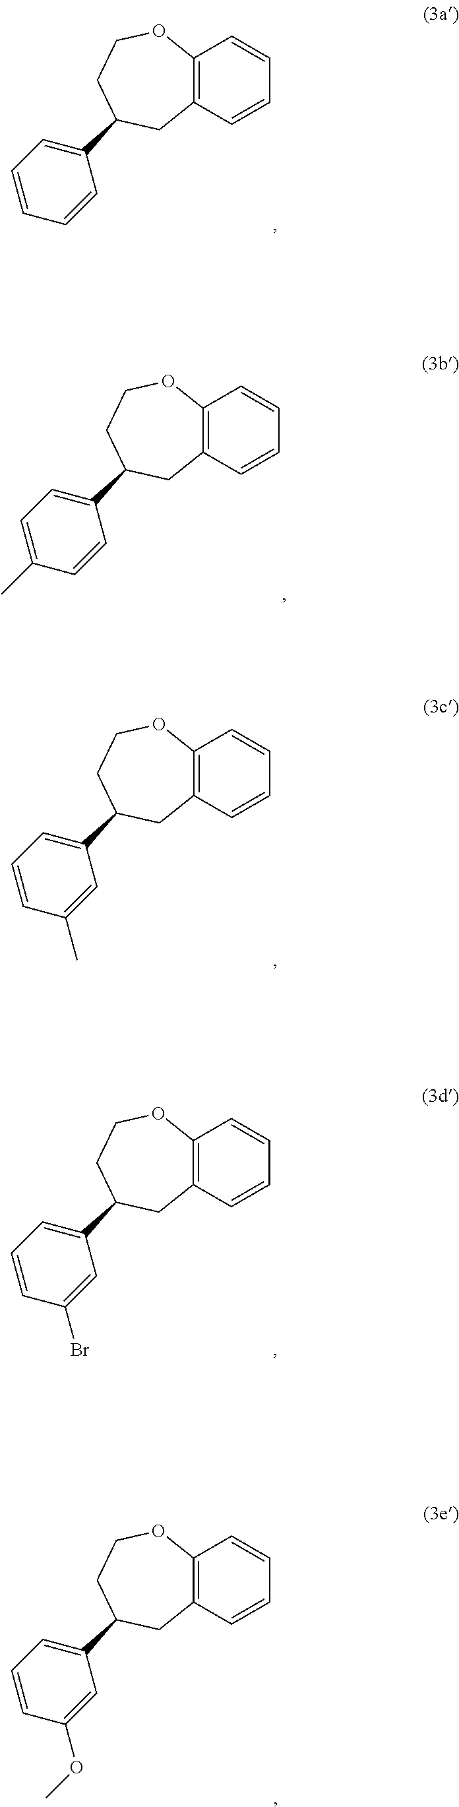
C12=C(C=CC=C1)CC(C1=CC=CC=C1)CCO2.C12=C(C=CC=C1)CC(C1=CC=C(C)C=C1)CCO2.C12=C(C=CC=C1)CC(C1=CC=CC(C)=C1)CCO2.C12=C(C=CC=C1)CC(C1=CC=CC(Br)=C1)CCO2.C12=C(C=CC=C1)CC(C1=CC=CC(OC)=C1)CCO2
